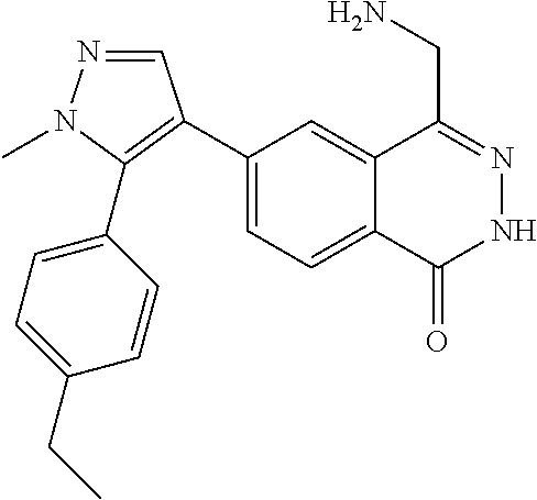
C1(C2=C(C3=CC=C(CC)C=C3)N(C)N=C2)=CC=C2C(=C1)C(CN)=NNC2=O
